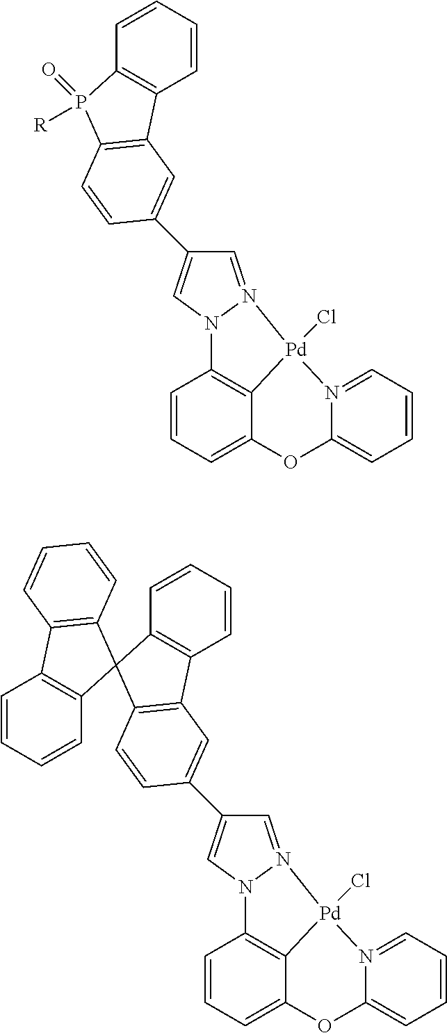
C1=CC=C2C3=C1N1N(=CC(C4=CC5=C(P([R])(=O)C6=C5C=CC=C6)C=C4)=C1)[Pd]3(Cl)N1=CC=CC=C1O2.C1=CC=C2C3=C1N1N(=CC(C4=CC5=C(C=C4)C4(C6=C5C=CC=C6)C5=C(C=CC=C5)C5=C4C=CC=C5)=C1)[Pd]3(Cl)N1=CC=CC=C1O2
